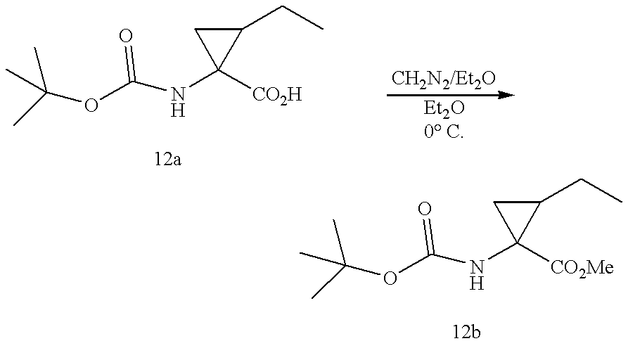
N(C1([CO2H])C(CC)C1)C(OC(C)(C)C)=O.N(C1([CO2Me])C(CC)C1)C(OC(C)(C)C)=O
